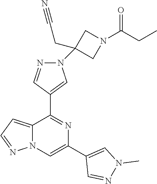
C12=CC=NN1C=C(C1=CN(C)N=C1)N=C2C1=CN(C2(CC#N)CN(C(CC)=O)C2)N=C1
